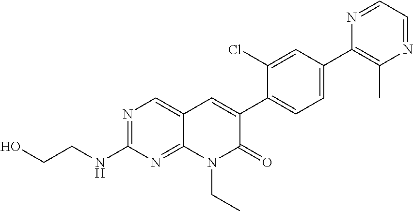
N1=CC=NC(C)=C1C1=CC=C(C2=CC3=CN=C(NCCO)N=C3N(CC)C2=O)C(Cl)=C1
